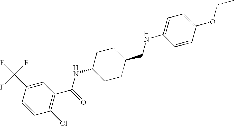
C1(C(F)(F)F)=CC(C(=O)NC2CCC(CNC3=CC=C(OCC)C=C3)CC2)=C(Cl)C=C1
